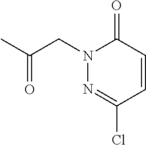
CC(CN1N=C(Cl)C=CC1=O)=O
